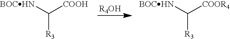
C([COOH])([BOCHN])[R3].C([COOR4])([BOCHN])[R3]
